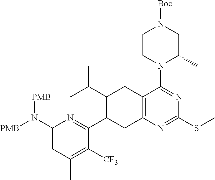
C1(N([PMB])[PMB])=CC(C)=C([CF3])C(C2CC3=C(CC2C(C)C)C(N2C(C)CN([Boc])CC2)=NC(SC)=N3)=N1
